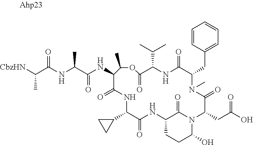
[CbzHN]C(C(NC(C(NC1C(=O)NC(C2CC2)C(=O)NC2CCC(O)N(C2=O)C(CC(O)=O)C(=O)N(C)C(CC2=CC=CC=C2)C(=O)NC(C(C)C)C(=O)OC1C)=O)C)=O)C
